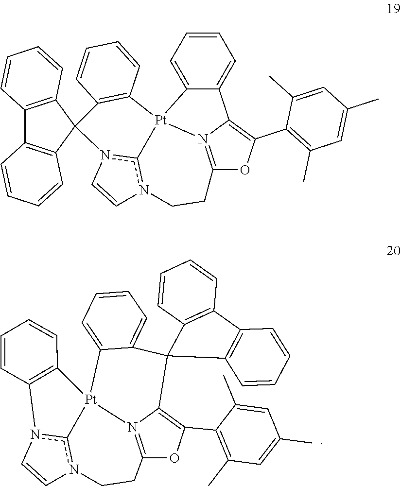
C1=CC2=C(C=C1)[Pt]13C4=CC=CC=C4C4(C5=C(C6=C(C)C=C(C)C=C6C)OC(=N15)CCn1c3n2C=C1)C1=C(C=CC=C1)C1=C4C=CC=C1.C1=CC2=C(C=C1)[Pt]13C4=CC=CC=C4C4=C(C5=C(C)C=C(C)C=C5C)OC(=N14)CCn1c3n(C=C1)C21C2=C(C3=C1C=CC=C3)C=CC=C2
